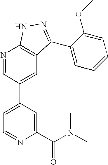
N1=CC(C2=CC=NC(C(N(C)C)=O)=C2)=CC2=C1NN=C2C1=CC=CC=C1OC
